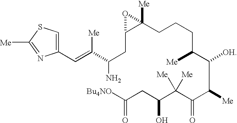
C1(CCCC(C(C(C(C(C(CC([Bu4NO])=O)O)([Me])[Me])=O)[Me])[OH])[Me])([Me])C(CC(C([Me])=CC2=CSC([Me])=N2)N)O1
